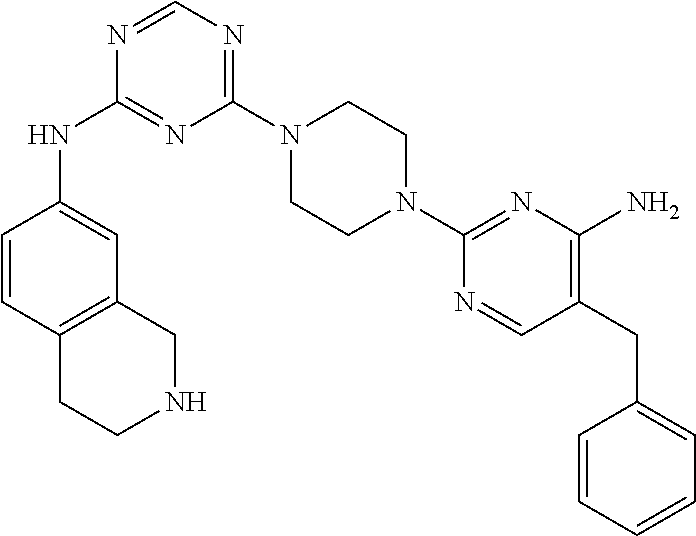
C1(N2CCN(C3=NC(N)=C(CC4=CC=CC=C4)C=N3)CC2)=NC=NC(NC2=CC3=C(C=C2)CCNC3)=N1
